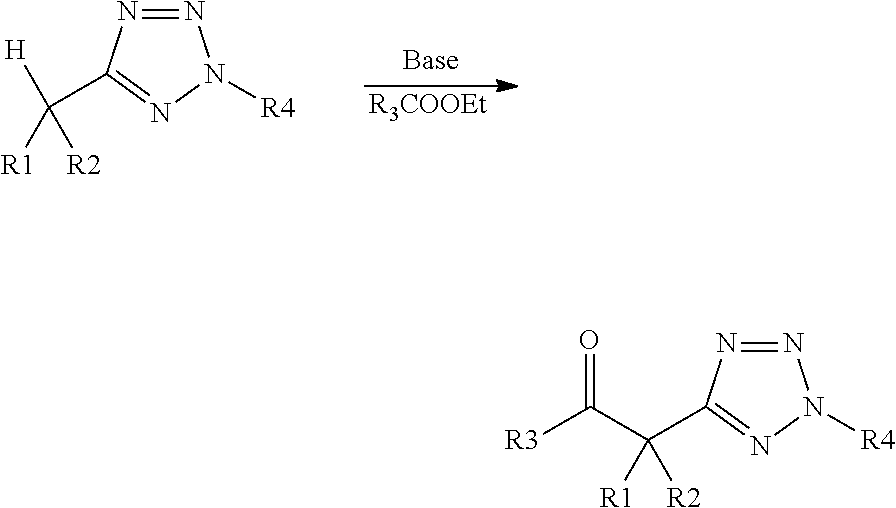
[R3COOEt].N1=NC(C([H])([R2])[R1])=NN1[R4].N1=NC(C([R2])([R1])C(=O)[R3])=NN1[R4]
